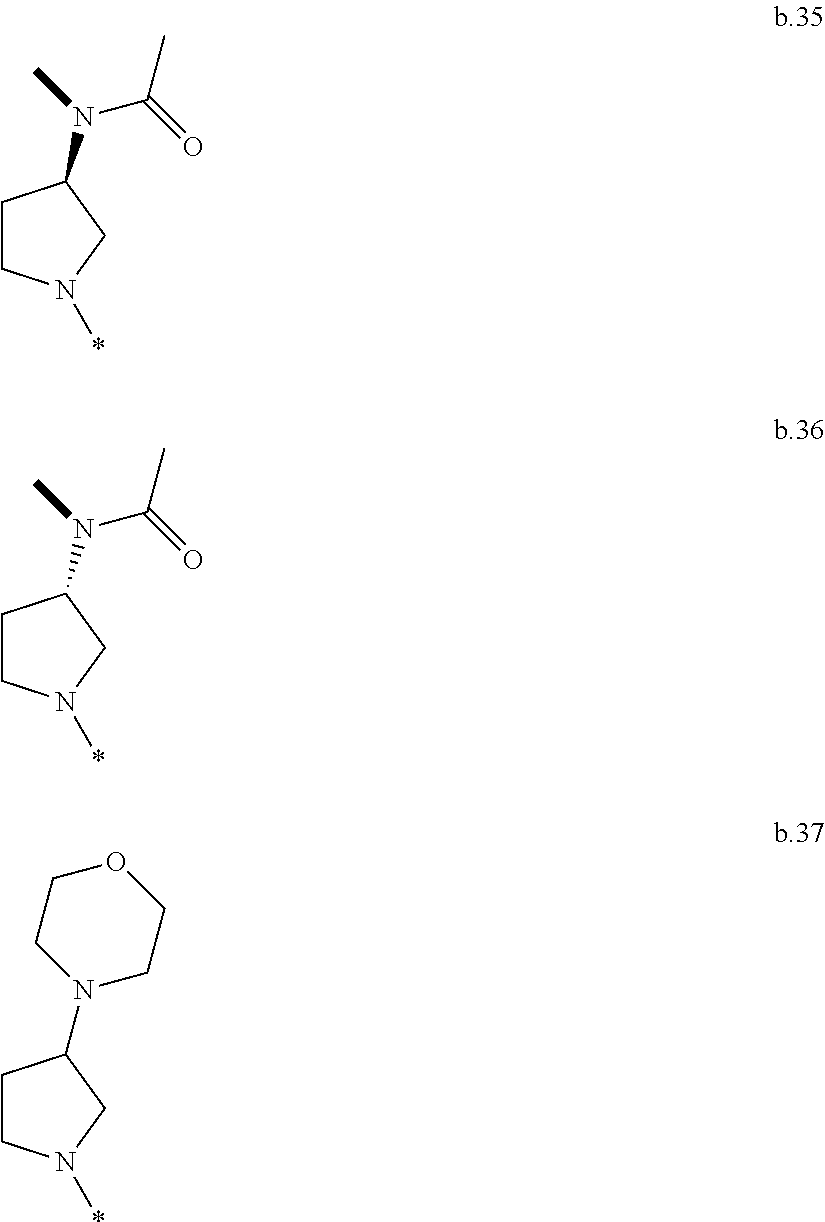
C1CN(*)CC1N(C)C(=O)C.C1CN(*)CC1N(C)C(=O)C.C1CN(*)CC1N1CCOCC1
